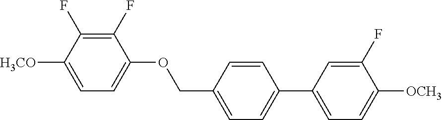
C1(F)=C(F)C([H3CO])=CC=C1OCC1=CC=C(C2=CC=C([OCH3])C(F)=C2)C=C1
